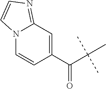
C(C(C)(C)C)(C1=CC2=NC=CN2C=C1)=O
